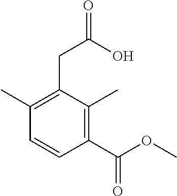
C1(C)=C(CC(=O)O)C(C)=C(C(=O)OC)C=C1
